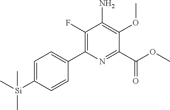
C1(F)=C(C2=CC=C([Si](C)(C)C)C=C2)N=C(C(OC)=O)C(OC)=C1N
